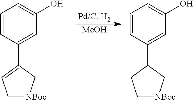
C1=CC(C2=CC[NBoc]C2)=CC(O)=C1.C1=CC(C2CC[NBoc]C2)=CC(O)=C1.[MeOH]
